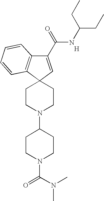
[H].C1(C(=O)NC(CC)CC)=CC2(C3=C1C=CC=C3)CCN(C1CCN(C(N(C)C)=O)CC1)CC2
